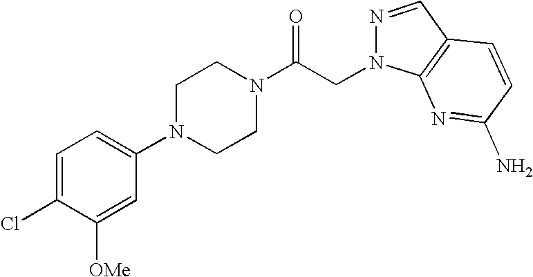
C1=C(Cl)C([OMe])=CC(N2CCN(C(CN3N=CC4=C3N=C(N)C=C4)=O)CC2)=C1
